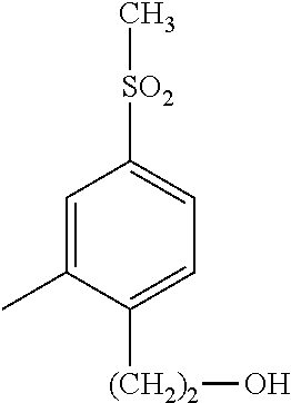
C1=C(C)C([(CH2)2]O)=CC=C1[SO2]C
